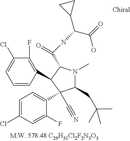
C1=CC(C2C(C(=O)NC(C(=O)O)C3CC3)N(C)C(CC(C)(C)C)C2(C2=CC=C(Cl)C=C2F)C#N)=C(F)C(Cl)=C1
